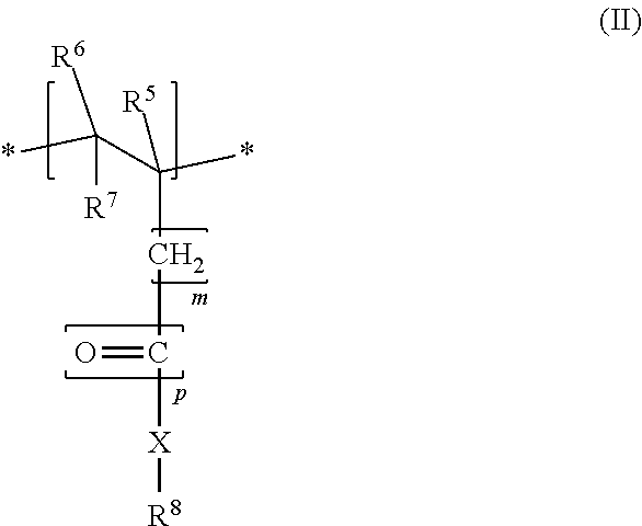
*C(C(*)([R5])CC(=O)[X][R8])([R6])[R7]
